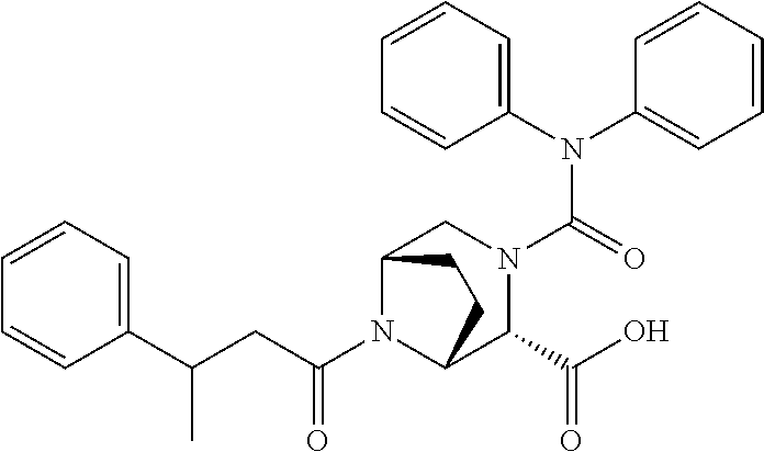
C1=CC=CC=C1C(CC(N1C2C(C(O)=O)N(C(N(C3=CC=CC=C3)C3=CC=CC=C3)=O)CC1CC2)=O)C
